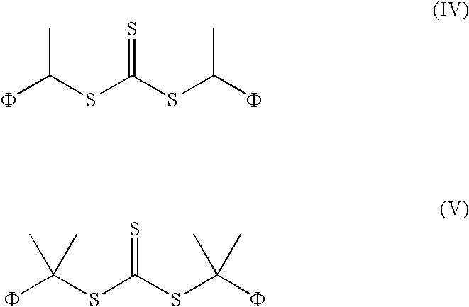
FC(C)SC(=S)SC(F)C.FC(SC(=S)SC(F)(C)C)(C)C
